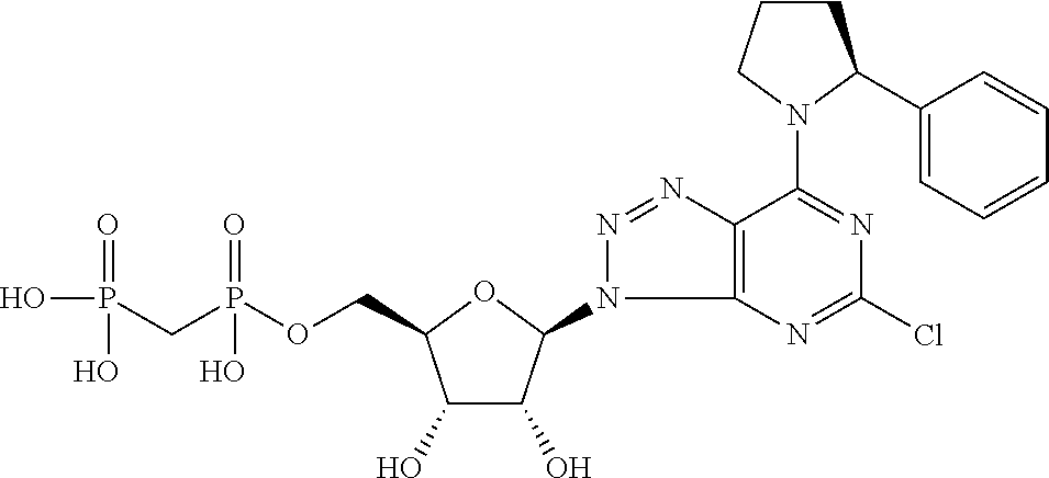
C1(O)C(O)C(N2C3=C(N=N2)C(N2C(C4=CC=CC=C4)CCC2)=NC(Cl)=N3)OC1COP(CP(O)(=O)O)(=O)O
